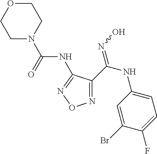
O1CCN(C(=O)NC2=NON=C2C(NC2=CC=C(F)C(Br)=C2)=NO)CC1
